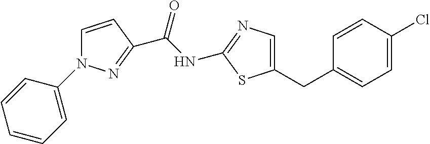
C1=CC(Cl)=CC=C1CC1=CN=C(NC(C2=NN(C3=CC=CC=C3)C=C2)=O)S1
